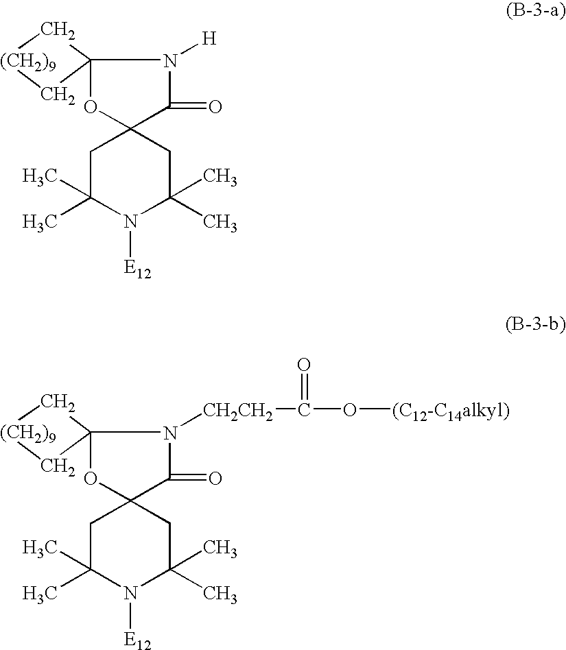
[H]N1C2(OC3(C1=O)CC(C)(C)N([E12])C(C)(C)C3)C[(CH2)9]C2.[CH2CH2](N1C2(OC3(C1=O)CC(C)(C)N([E12])C(C)(C)C3)C[(CH2)9]C2)C(O[(C12-C14alkyl)])=O
